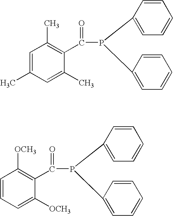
C1=C(C)C=C(C)C(C(=O)P(C2=CC=CC=C2)C2=CC=CC=C2)=C1C.C1=CC=C([OCH3])C(C(=O)P(C2=CC=CC=C2)C2=CC=CC=C2)=C1[OCH3]
